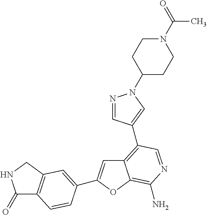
C12=C(C3=CN(C4CCN(C(C)=O)CC4)N=C3)C=NC(N)=C1OC(C1=CC3=C(C(=O)NC3)C=C1)=C2
